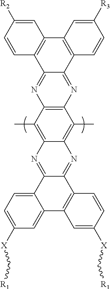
C12=C(C(C)=C3C(=C1C)N=C1C(=N3)C3=C(C=C([X]C[R1])C=C3)C3=CC([X]C[R1])=CC=C13)N=C1C(=N2)C2=C(C3=C1C=CC([R3])=C3)C=C([R2])C=C2
